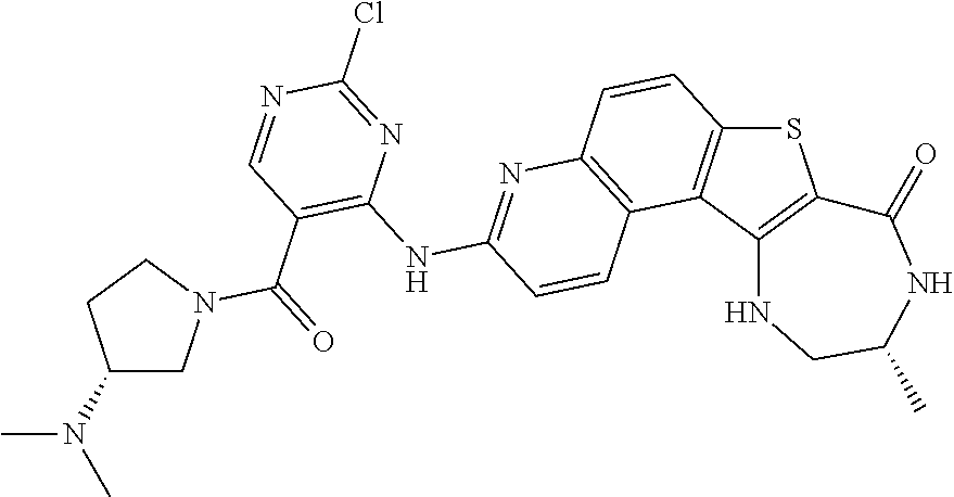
C12=C(C3=C(S1)C(=O)NC(C)CN3)C1=C(C=C2)N=C(NC2=C(C(=O)N3CC(N(C)C)CC3)C=NC(Cl)=N2)C=C1
